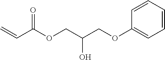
C1=CC=CC(OCC(COC(C=C)=O)O)=C1
